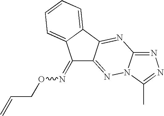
C1(=NOCC=C)C2=NN3C(=NN=C3C)N=C2C2=CC=CC=C12
